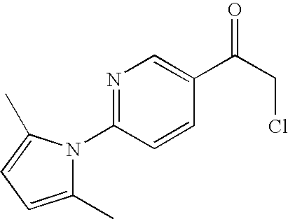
N1=C(N2C(C)=CC=C2C)C=CC(C(CCl)=O)=C1
